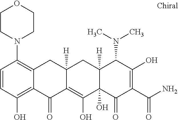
C12([H])C(O)(C(=O)C(C(N)=O)=C(O)C1N(C)C)C(O)=C1C([H])(C2)CC2=C(N3CCOCC3)C=CC(O)=C2C1=O
